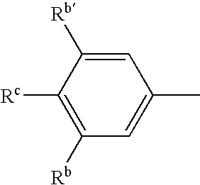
C1=C([Rb])C([Rc])=C([Rb])C=C1C
